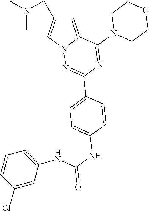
C1=C2N(C=C1CN(C)C)N=C(C1=CC=C(NC(=O)NC3=CC=CC(Cl)=C3)C=C1)N=C2N1CCOCC1
